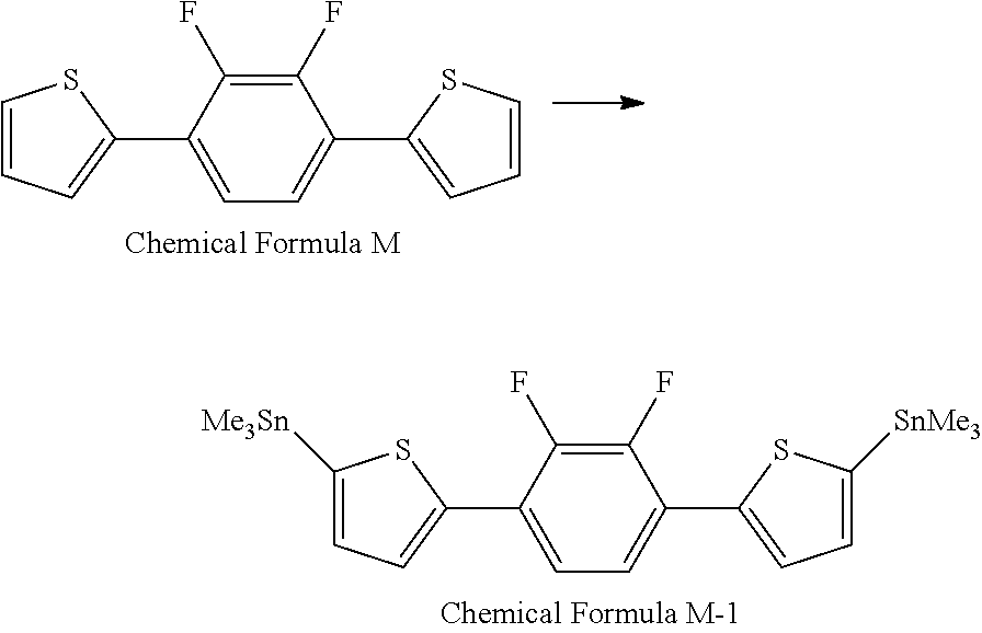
C1([Me3Sn])=CC=C(C2=CC=C(C3=CC=C([SnMe3])S3)C(F)=C2F)S1.C1=CC=C(C2=CC=C(C3=CC=CS3)C(F)=C2F)S1
